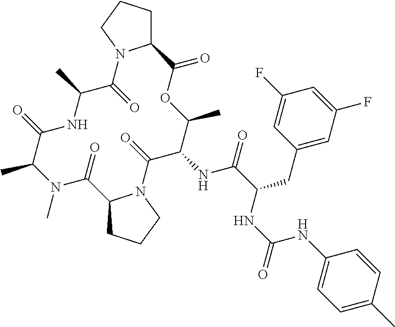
N1(C)C(C)C(=O)NC(C)C(=O)N2C(CCC2)C(=O)OC(C)C(NC(C(NC(NC2=CC=C(C)C=C2)=O)CC2=CC(F)=CC(F)=C2)=O)C(=O)N2C(C1=O)CCC2
